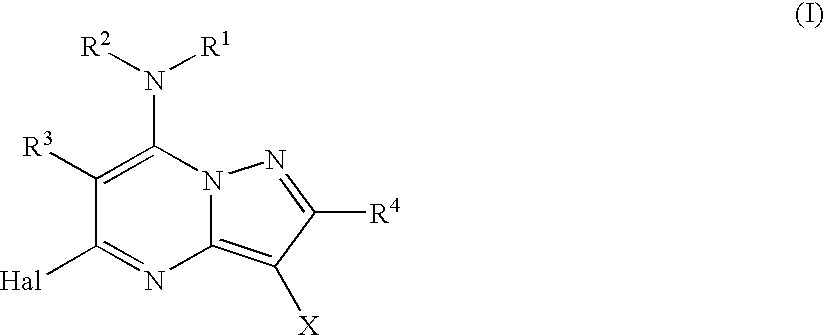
C1([R3])=C(N([R2])[R1])N2C(=C([X])C([R4])=N2)N=C1[Hal]
